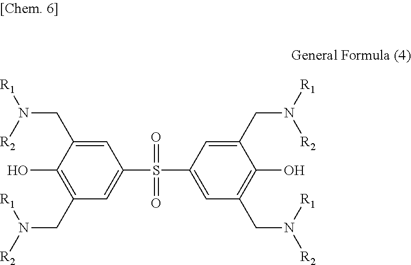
C1=C(CN([R1])[R2])C(O)=C(CN([R1])[R2])C=C1S(C1=CC(CN([R1])[R2])=C(O)C(CN([R1])[R2])=C1)(=O)=O
